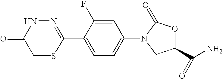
C1(=O)CSC(C2=CC=C(N3C(=O)OC(C(N)=O)C3)C=C2F)=NN1
